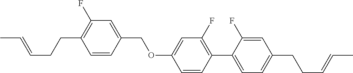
C1=CC(COC2=CC(F)=C(C3=CC=C(CCC=CC)C=C3F)C=C2)=CC(F)=C1CCC=CC
